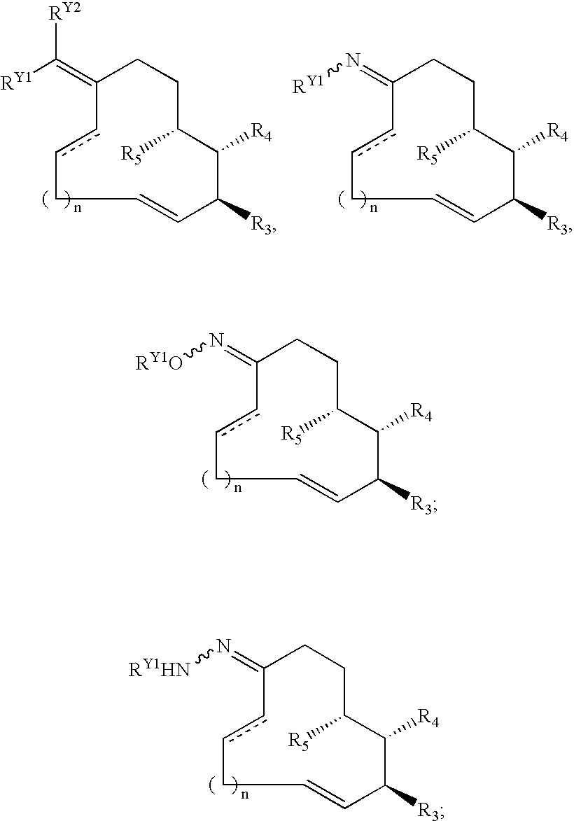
C1(=C([RY1])[RY2])ccCC=CC([R3])C([R4])C([R5])CC1.C1(=N[RY1])ccCC=CC([R3])C([R4])C([R5])CC1.C1(=N[RY1O])ccCC=CC([R3])C([R4])C([R5])CC1.C1(=N[RY1HN])ccCC=CC([R3])C([R4])C([R5])CC1
